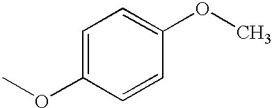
C1=C(OC)C=CC(OC)=C1
